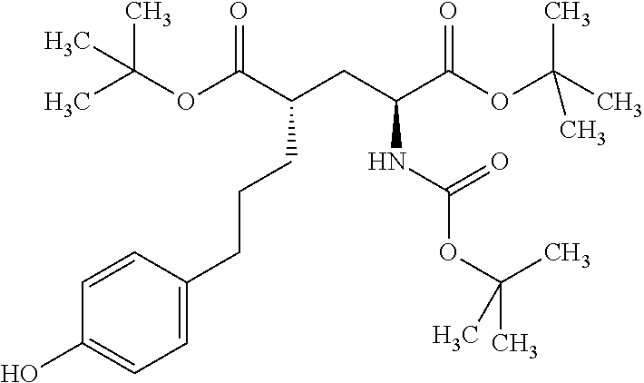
OC1=CC=C(CCCC(CC(C(OC(C)(C)C)=O)NC(OC(C)(C)C)=O)C(OC(C)(C)C)=O)C=C1
